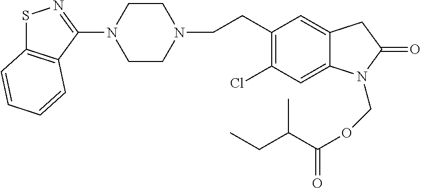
S1C2=C(C(N3CCN(CCC4=C(Cl)C=C5C(=C4)CC(=O)N5COC(=O)C(CC)C)CC3)=N1)C=CC=C2
